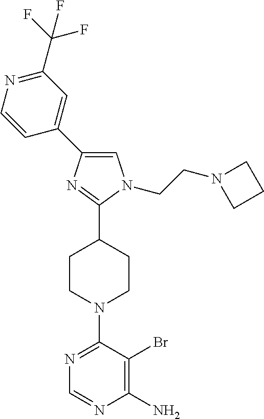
N1=C(N2CCC(C3=NC(C4=CC(C(F)(F)F)=NC=C4)=CN3CCN3CCC3)CC2)C(Br)=C(N)N=C1
